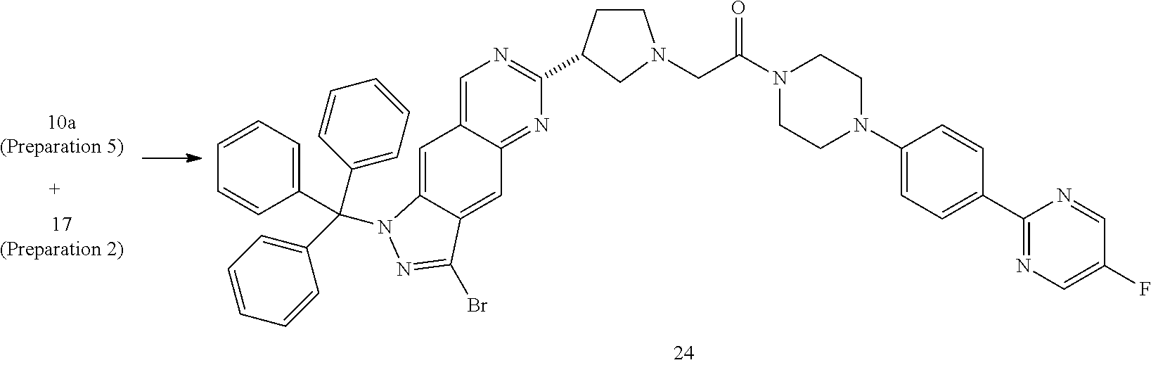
C1CC(C2=NC=C3C(=N2)C=C2C(=C3)N(C(C3=CC=CC=C3)(C3=CC=CC=C3)C3=CC=CC=C3)N=C2Br)CN1CC(N1CCN(C2=CC=C(C3=NC=C(F)C=N3)C=C2)CC1)=O
